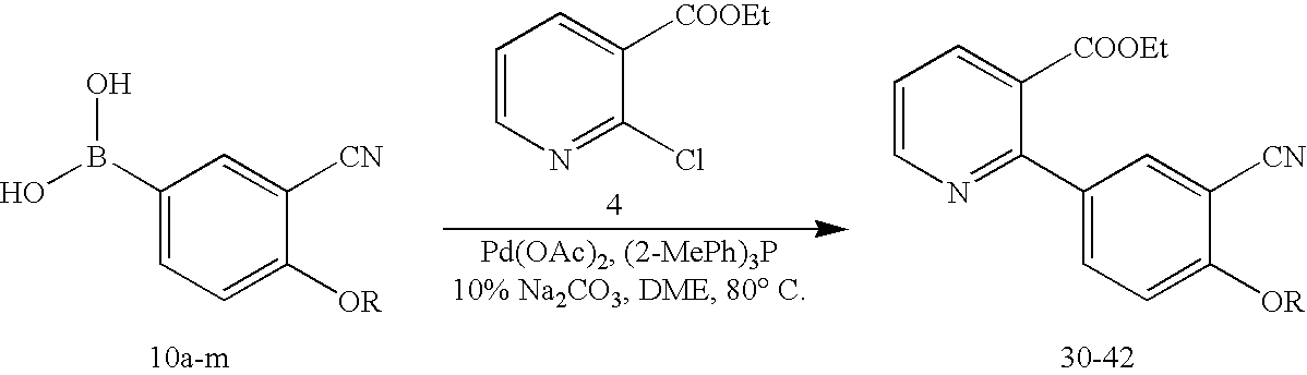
C1(B(O)O)=CC=C([OR])C([CN])=C1.C1=CN=C(Cl)C([COOEt])=C1.C1=CN=C(C2=CC=C([OR])C([CN])=C2)C([COOEt])=C1
